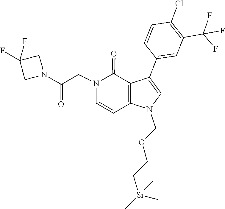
C1=CC2=C(C(=O)N1CC(N1CC(F)(F)C1)=O)C(C1=CC(C(F)(F)F)=C(Cl)C=C1)=CN2COCC[Si](C)(C)C
